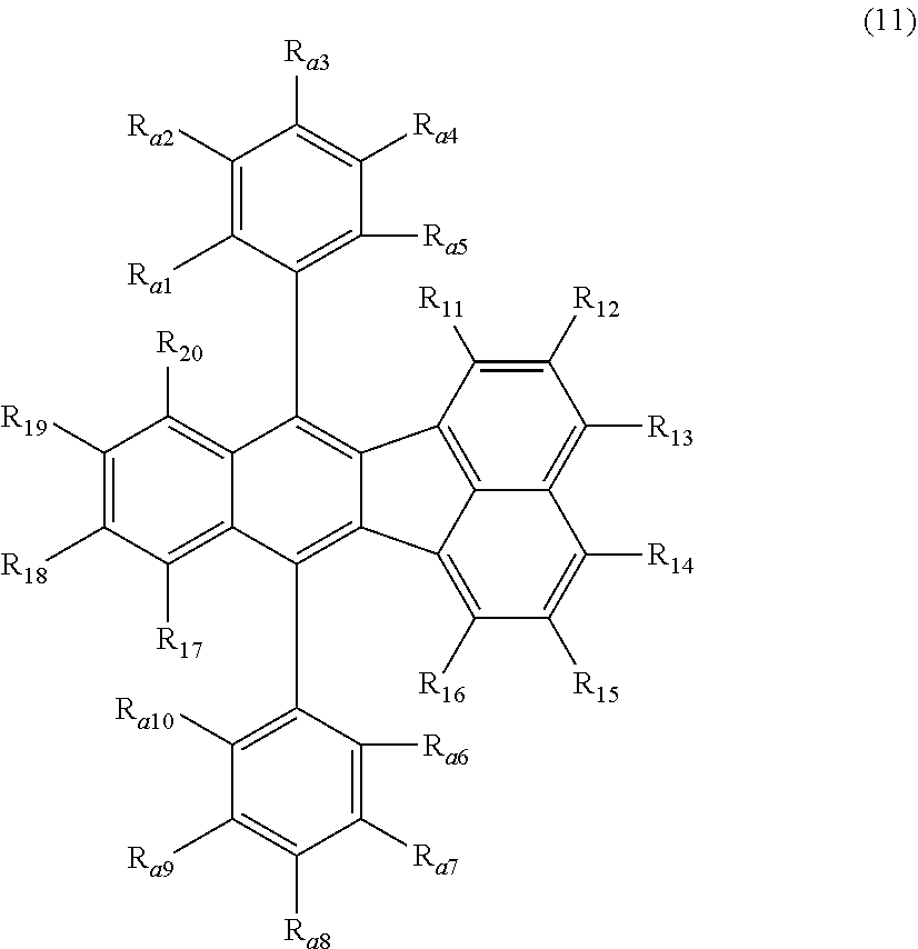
C1([R19])=C([R18])C([R17])=C2C(=C1[R20])C(C1=C([Ra5])C([Ra4])=C([Ra3])C([Ra2])=C1[Ra1])=C1C(=C2C2=C([Ra10])C([Ra9])=C([Ra8])C([Ra7])=C2[Ra6])C2=C([R16])C([R15])=C([R14])C3=C([R13])C([R12])=C([R11])C1=C32
